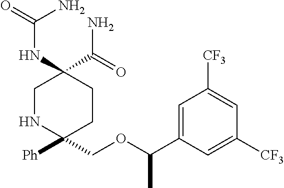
C(NC1(C(N)=O)CNC([Ph])(COC(C2=CC([CF3])=CC([CF3])=C2)C)CC1)(N)=O
